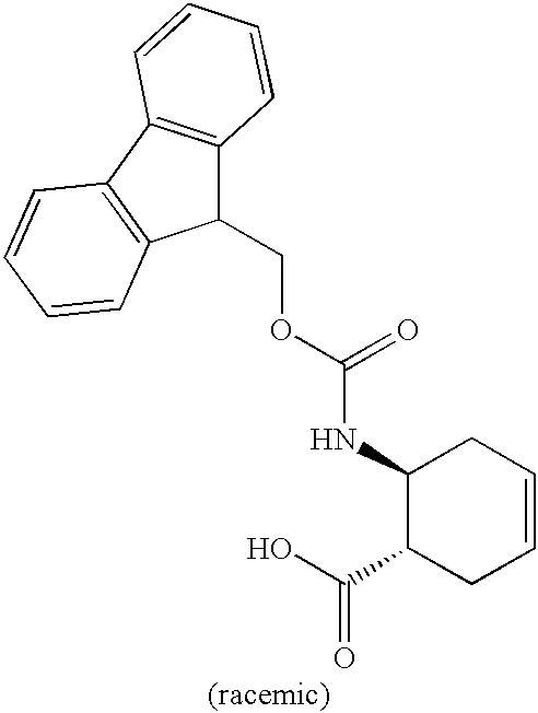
C1(COC(=O)NC2C(C(=O)O)CC=CC2)C2=C(C3=C1C=CC=C3)C=CC=C2
